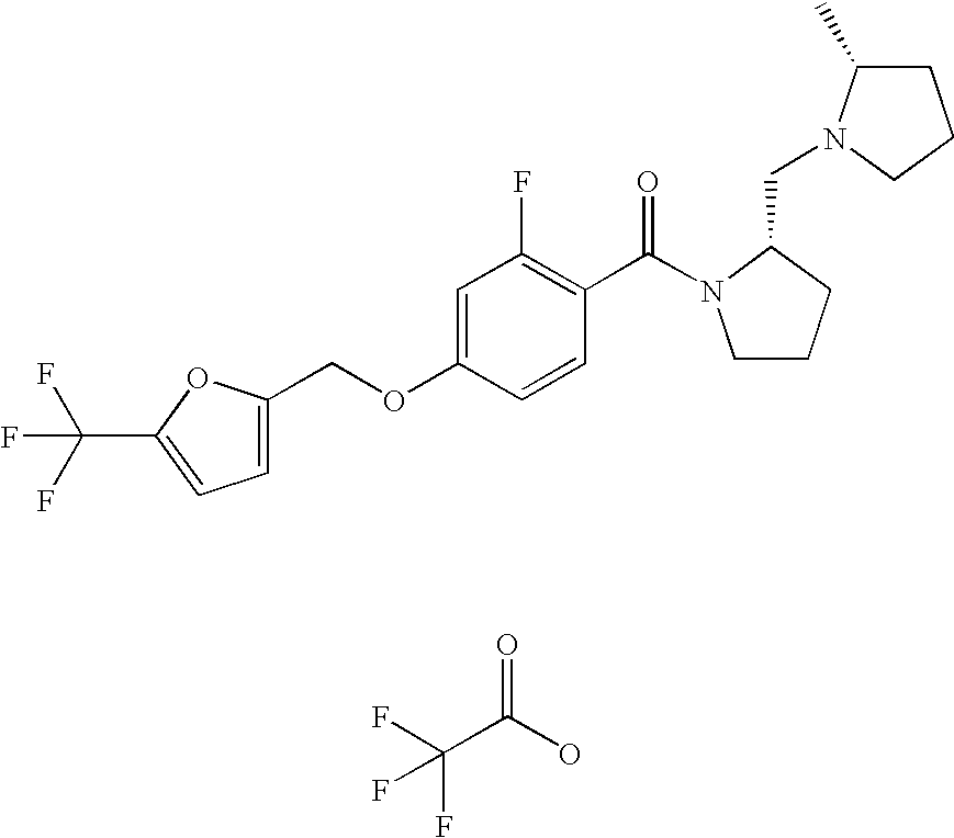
C1CCC(CN2C(C)CCC2)N1C(C1=C(F)C=C(OCC2=CC=C(C(F)(F)F)O2)C=C1)=O.O=C(O)C(F)(F)F
